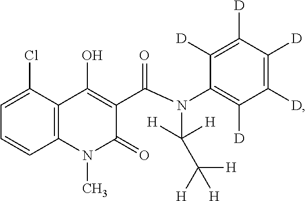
C1=C(Cl)C2=C(C=C1)N(C)C(=O)C(C(N(C1=C([D])C([D])=C([D])C([D])=C1[D])C([H])([H])C([H])([H])[H])=O)=C2O
